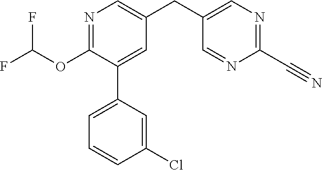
N1=C(OC(F)F)C(C2=CC=CC(Cl)=C2)=CC(CC2=CN=C(C#N)N=C2)=C1
